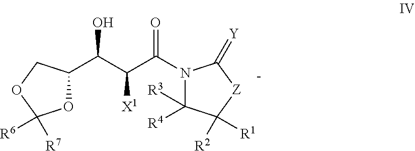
N1(C(C([X1])C(C2OC([R7])([R6])OC2)O)=O)C([R4])([R3])C([R2])([R1])[Z]C1=[Y]
